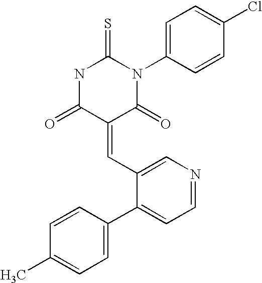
N1C(=O)C(=CC2=CN=CC=C2C2=CC=C(C)C=C2)C(=O)N(C2=CC=C(Cl)C=C2)C1=S
